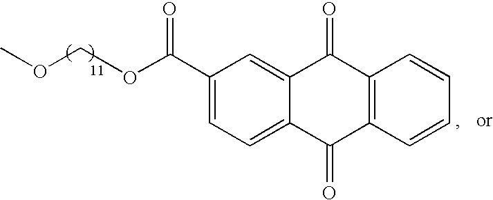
C12=C(C=CC=C1)C(=O)C1=CC=C(C(OCOC)=O)C=C1C2=O
